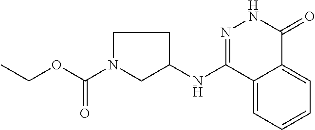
C1(NC2CCN(C(OCC)=O)C2)=NNC(=O)C2=CC=CC=C12
